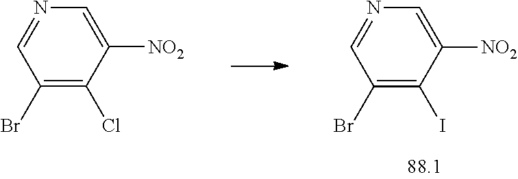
C1(Br)=C(Cl)C([NO2])=CN=C1.C1(Br)=C(I)C([NO2])=CN=C1
